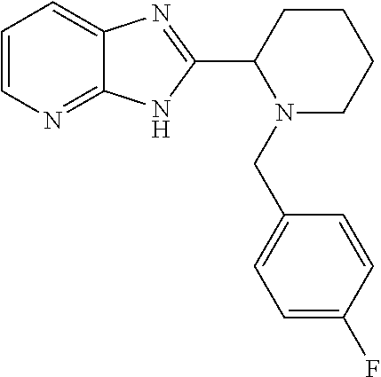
C1=CN=C2C(=C1)N=C(C1N(CC3=CC=C(F)C=C3)CCCC1)N2
